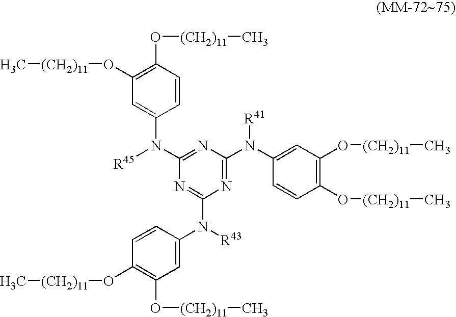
C1(N([R45])C2=CC(O[(CH2)11]C)=C(O[(CH2)11]C)C=C2)=NC(N(C2=CC(O[(CH2)11]C)=C(O[(CH2)11]C)C=C2)[R41])=NC(N([R43])C2=CC(O[(CH2)11]C)=C(O[(CH2)11]C)C=C2)=N1
